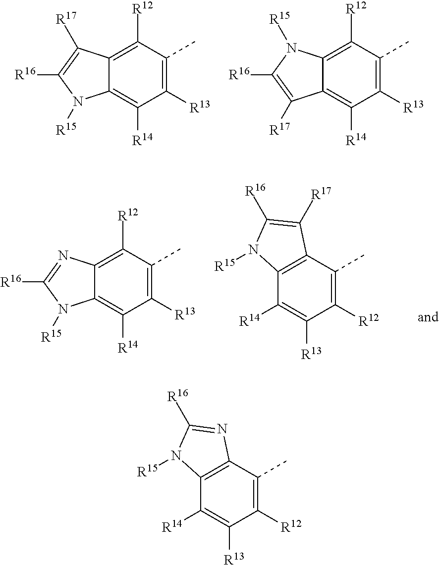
C1([R13])=C(C)C([R12])=C2C(=C1[R14])N([R15])C([R16])=C2[R17].C1([R13])=C(C)C([R12])=C2C(=C1[R14])C([R17])=C([R16])N2[R15].C1([R13])=C(C)C([R12])=C2C(=C1[R14])N([R15])C([R16])=N2.C1([R12])=C(C)C2=C(C([R14])=C1[R13])N([R15])C([R16])=C2[R17].C1([R12])=C(C)C2=C(C([R14])=C1[R13])N([R15])C([R16])=N2
